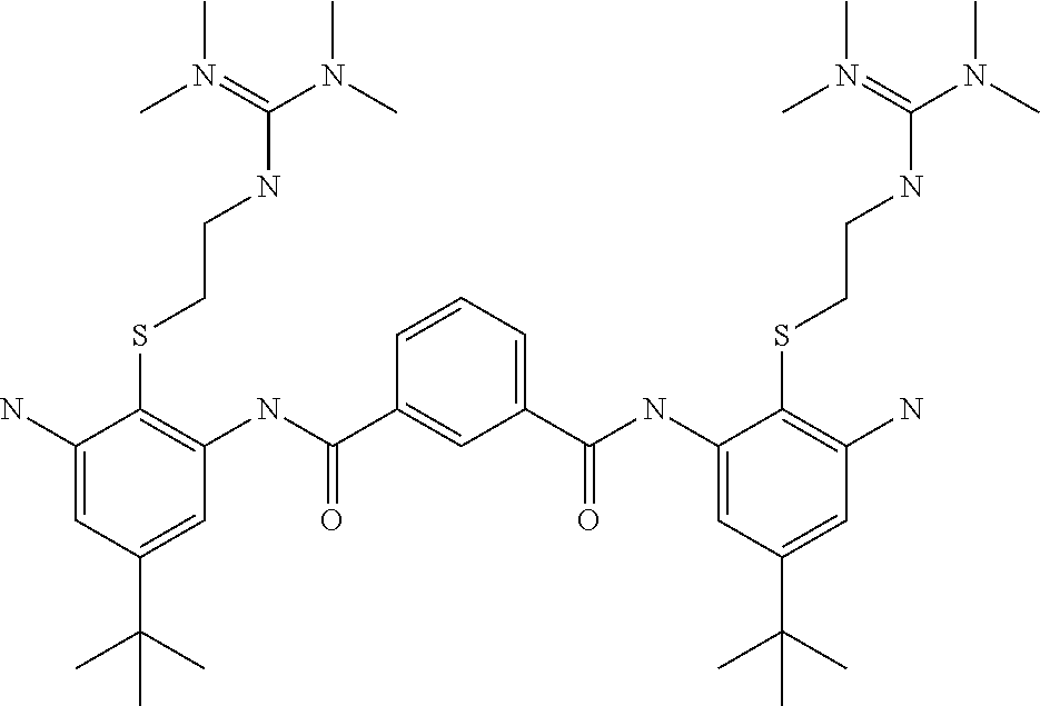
C1=CC=C(C(NC2=CC(C(C)(C)C)=CC(N)=C2SCCNC(N(C)C)=N(C)C)=O)C=C1C(NC1=C(SCCNC(N(C)C)=N(C)C)C(N)=CC(C(C)(C)C)=C1)=O
